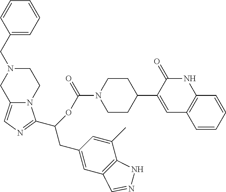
C1(CN2CC3=CN=C(C(CC4=CC5=C(C(C)=C4)NN=C5)OC(=O)N4CCC(C5=CC6=C(NC5=O)C=CC=C6)CC4)N3CC2)=CC=CC=C1
